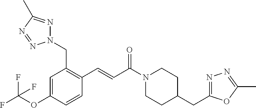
C1=C(OC(F)(F)F)C=CC(C=CC(N2CCC(CC3=NN=C(C)O3)CC2)=O)=C1CN1N=C(C)N=N1
